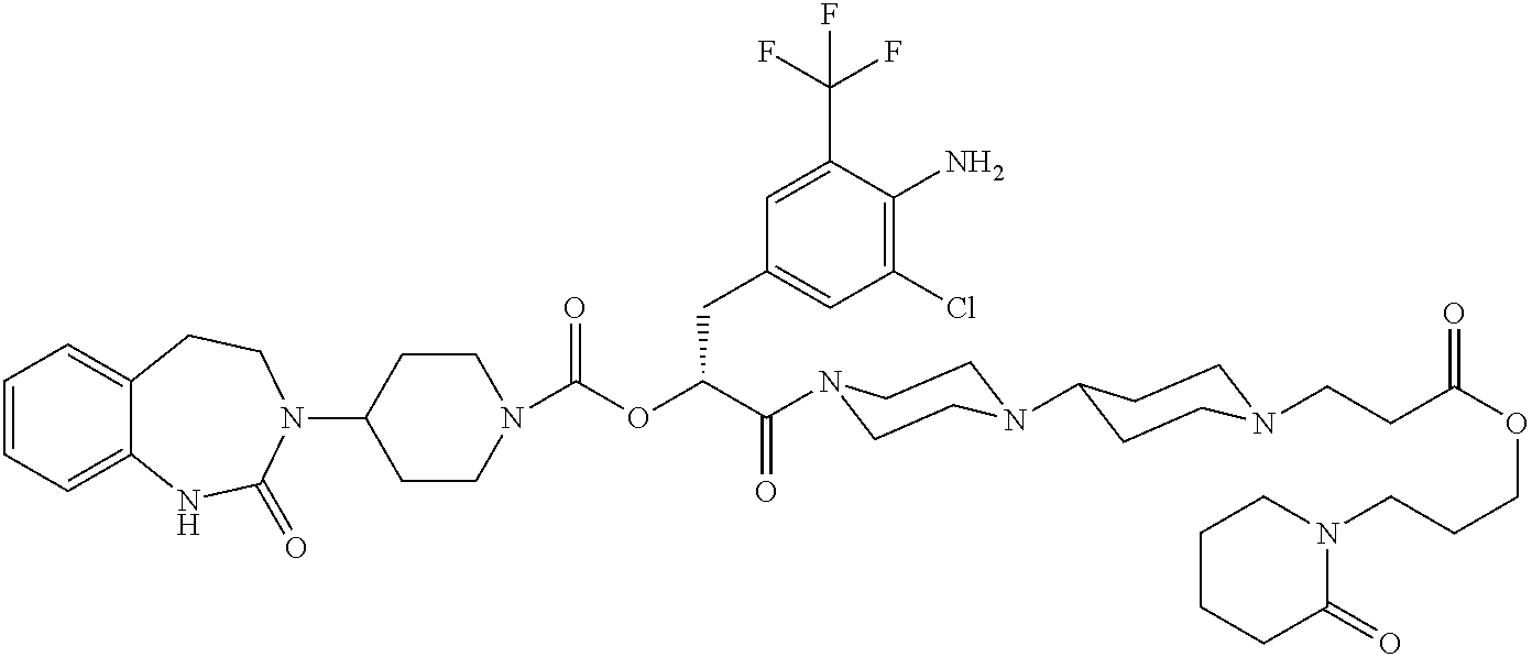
C1(N2CCC3=CC=CC=C3NC2=O)CCN(C(OC(C(=O)N2CCN(C3CCN(CCC(OCCCN4CCCCC4=O)=O)CC3)CC2)CC2=CC(Cl)=C(N)C(C(F)(F)F)=C2)=O)CC1
